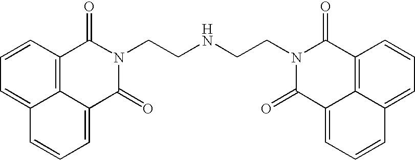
C1=C2C3=C(C=C1)C(=O)N(CCNCCN1C(=O)C4=CC=CC5=CC=CC(=C45)C1=O)C(=O)C3=CC=C2
